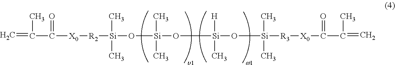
C=C(C)C(=O)[X0][R2][Si](C)(C)O[Si](C)(C)O[Si](O[Si](C)(C)[R3][X0]C(=O)C(C)=C)([H])C
